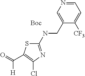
C1(CNC2=NC(Cl)=C(C(=O)[H])S2)=CN=CC=C1[CF3]
